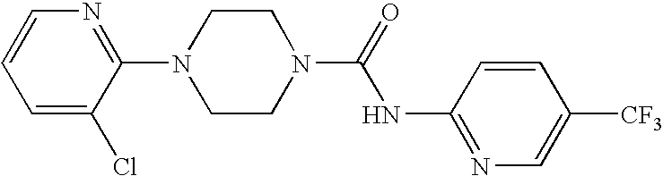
C1=C(Cl)C(N2CCN(C(=O)NC3=NC=C([CF3])C=C3)CC2)=NC=C1
